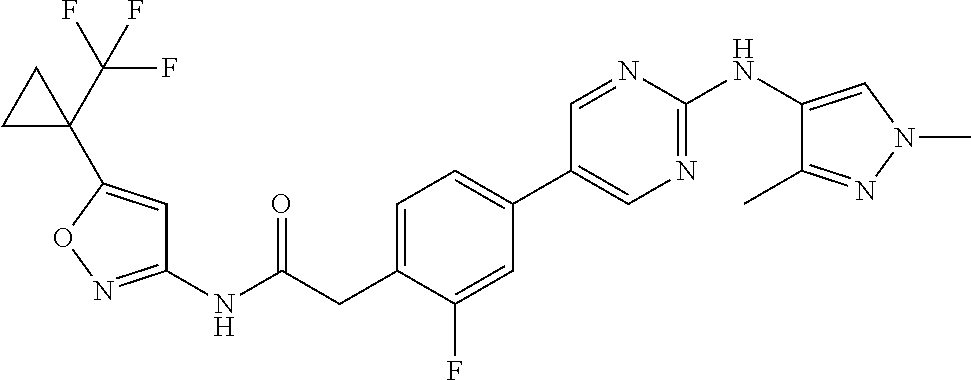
C1=C(CC(NC2=NOC(C3(C(F)(F)F)CC3)=C2)=O)C(F)=CC(C2=CN=C(NC3=CN(C)N=C3C)N=C2)=C1
